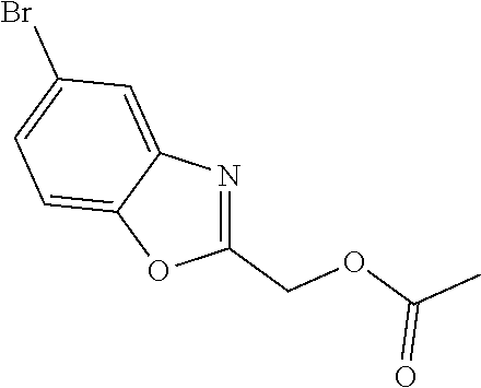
C1(COC(C)=O)=NC2=CC(Br)=CC=C2O1
